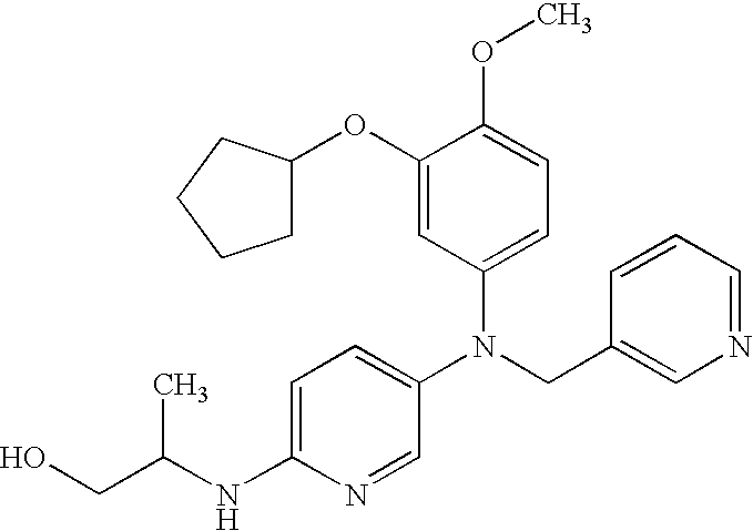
N(CC1=CN=CC=C1)(C1=CC=C(NC(CO)C)N=C1)C1=CC=C(OC)C(OC2CCCC2)=C1
